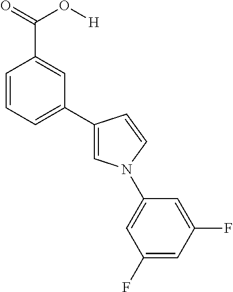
C1=CC=C(C2=CN(C3=CC(F)=CC(F)=C3)C=C2)C=C1C(=O)O[H]
